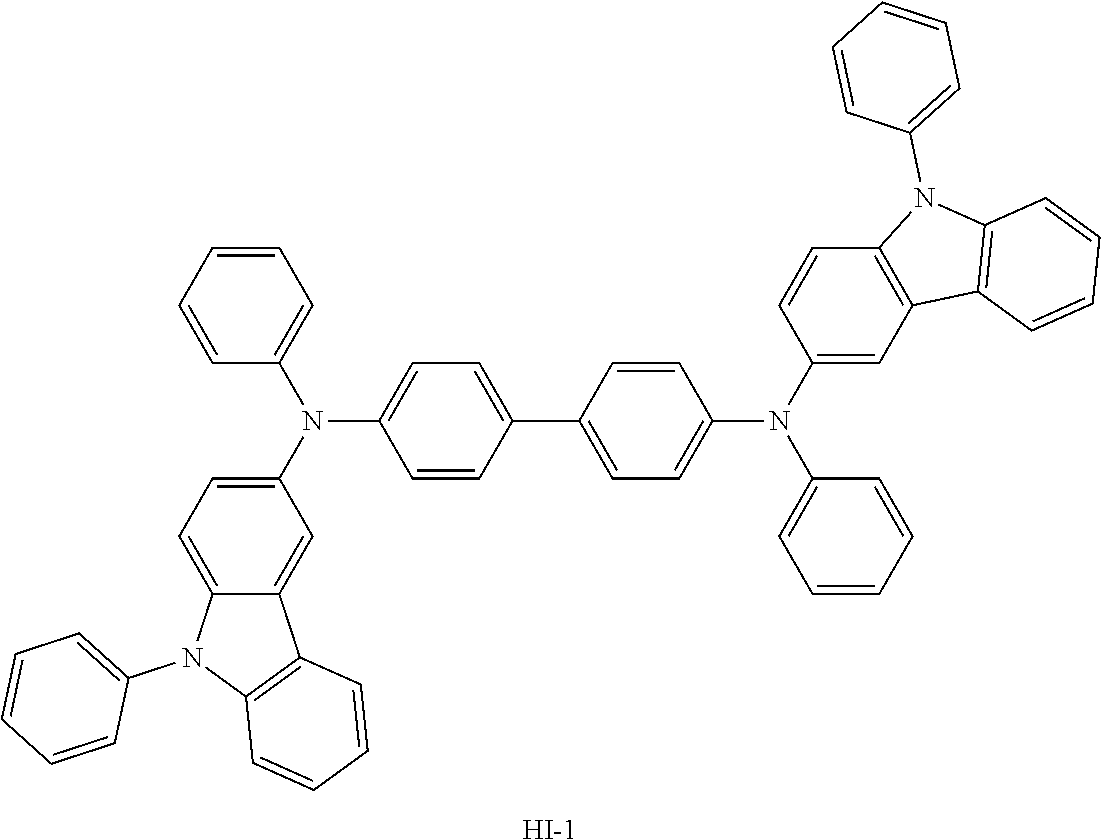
C1=CC=CC(N(C2=CC=C3C(=C2)C2=C(N3C3=CC=CC=C3)C=CC=C2)C2=CC=C(C3=CC=C(N(C4=CC=CC=C4)C4=CC5=C(C=C4)N(C4=CC=CC=C4)C4=C5C=CC=C4)C=C3)C=C2)=C1.[I-]
